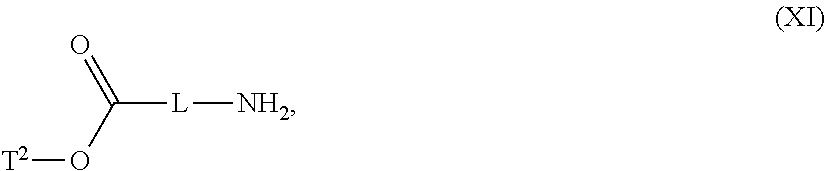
O(C([L][NH2])=O)[T2]
